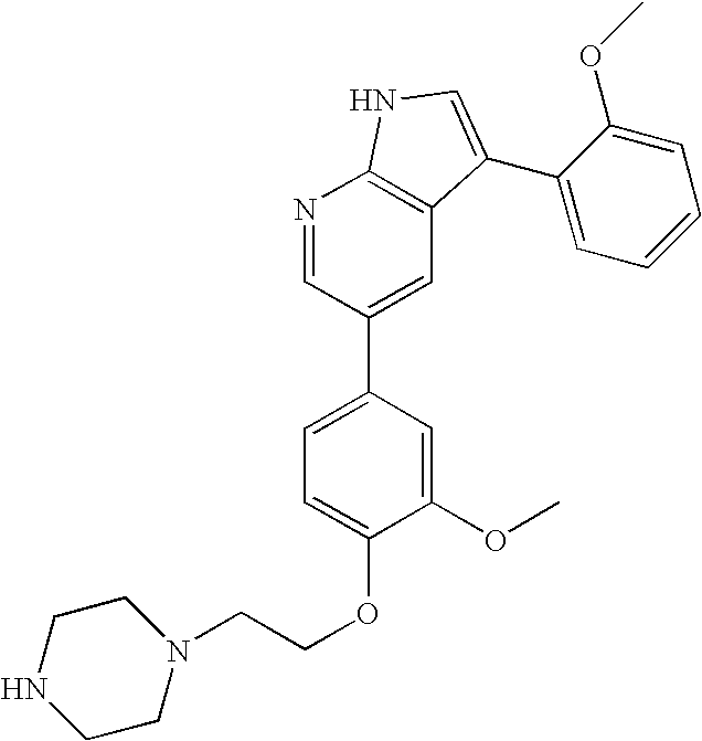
C1(OC)=CC(C2=CC3=C(N=C2)NC=C3C2=CC=CC=C2OC)=CC=C1OCCN1CCNCC1
